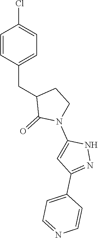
C1=CC(CC2C(=O)N(C3=CC(C4=CC=NC=C4)=NN3)CC2)=CC=C1Cl
